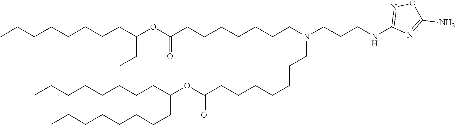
C(C(=O)OC(CCCCCCCC)CCCCCCCC)CCCCCCN(CCCNC1=NOC(N)=N1)CCCCCCCC(=O)OC(CC)CCCCCCCC
